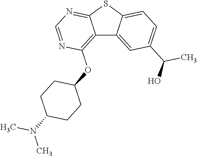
C12=C(OC3CCC(N(C)C)CC3)N=CN=C1SC1=CC=C(C(O)C)C=C21
